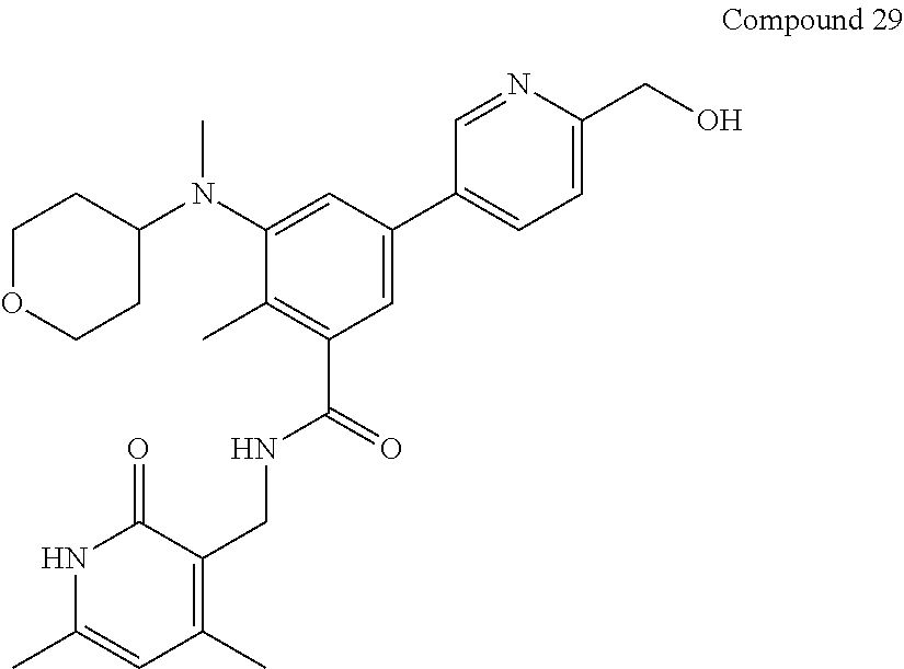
C1(C2=CC(C(=O)NCC3=C(C)C=C(C)NC3=O)=C(C)C(N(C)C3CCOCC3)=C2)=CC=C(CO)N=C1
